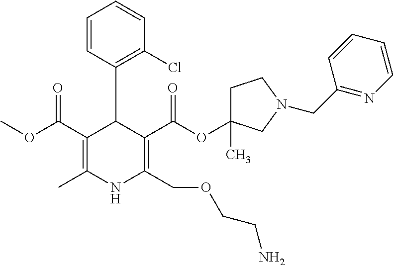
C1(C(OC)=O)=C(C)NC(COCCN)=C(C(OC2(C)CCN(CC3=NC=CC=C3)C2)=O)C1C1=C(Cl)C=CC=C1
